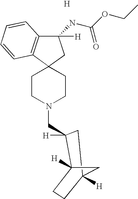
C12(CCN(CC3([H])C4([H])CCC([H])(C3)C4)CC1)CC(NC(OCC)=O)([H])C1=C2C=CC=C1.[H]
